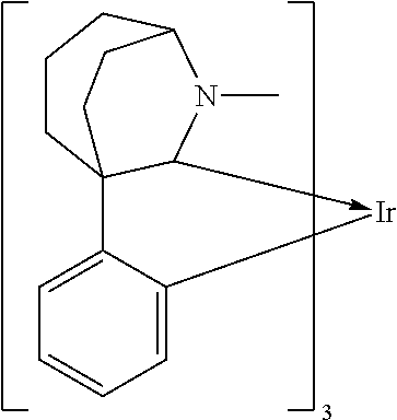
C1CC23C(->[Ir]C4=CC=CC=C24)N(C)C(C1)CC3
